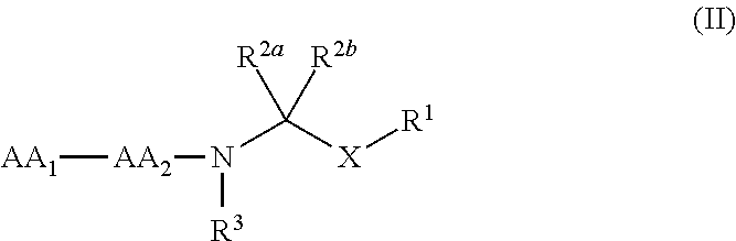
[AA1][AA2]N([R3])C([X][R1])([R2a])[R2b]
